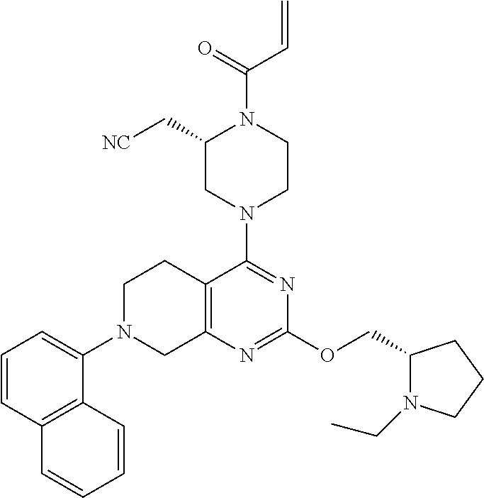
C1=CC2=C(C(N3CC4=C(CC3)C(N3CCN(C(=O)C=C)C(C[NC])C3)=NC(OCC3N(CC)CCC3)=N4)=C1)C=CC=C2
